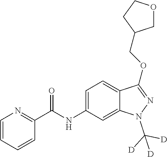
C(NC1=CC=C2C(=C1)N(C([D])([D])[D])N=C2OCC1COCC1)(C1=NC=CC=C1)=O
